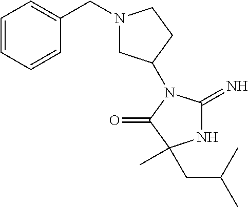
N1C(=N)N(C2CN(CC3=CC=CC=C3)CC2)C(=O)C1(C)CC(C)C
